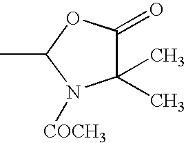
CC1N([COCH3])C(C)(C)C(=O)O1
